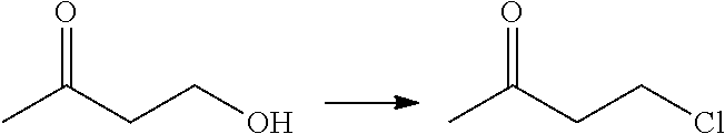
CC(=O)CCO.CC(=O)CCCl
